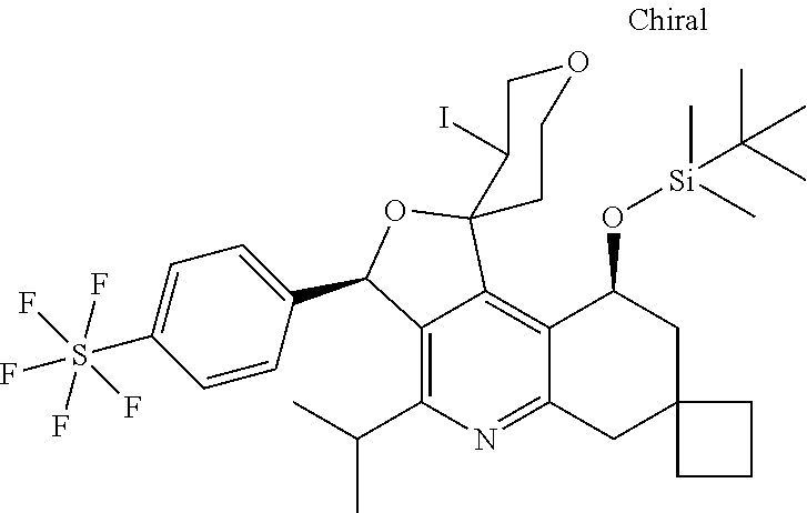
C12=C(C(C)C)N=C3C(=C1C1(OC2C2=CC=C(S(F)(F)(F)(F)F)C=C2)C(I)COCC1)C(O[Si](C)(C(C)(C)C)C)CC1(C3)CCC1
